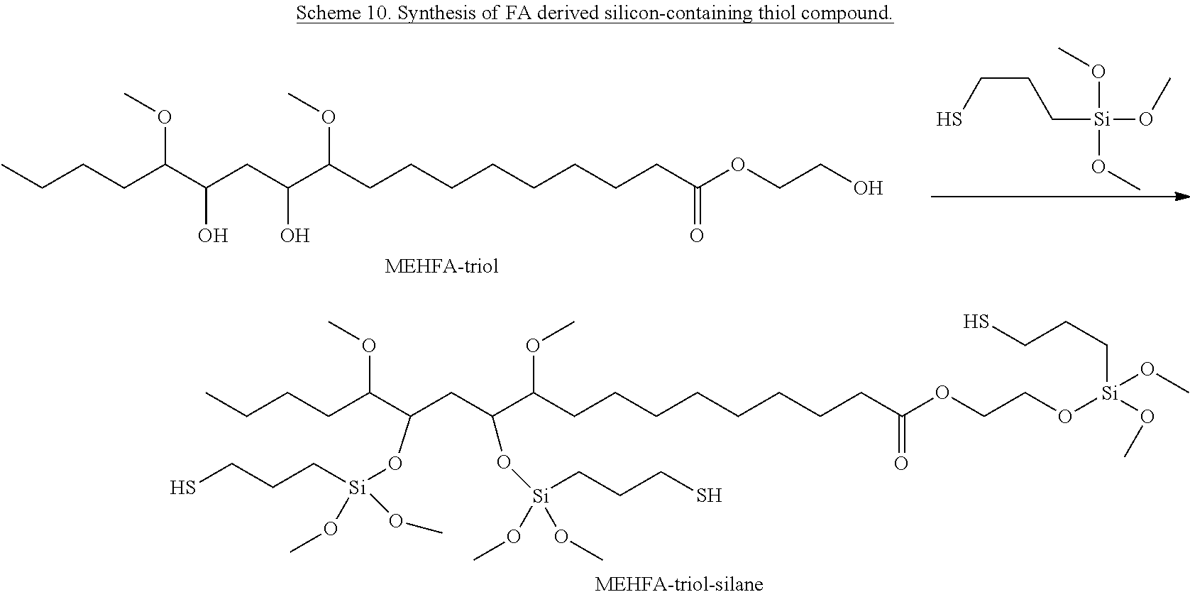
C(CCC(C(CC(C(CCCCCCCCC(OCCO)=O)OC)O)O)OC)C.C(CC[Si](OC)(OC)OC)S.C(CCC(C(CC(C(CCCCCCCCC(OCCO[Si](OC)(OC)CCCS)=O)OC)O[Si](CCCS)(OC)OC)O[Si](CCCS)(OC)OC)OC)C
